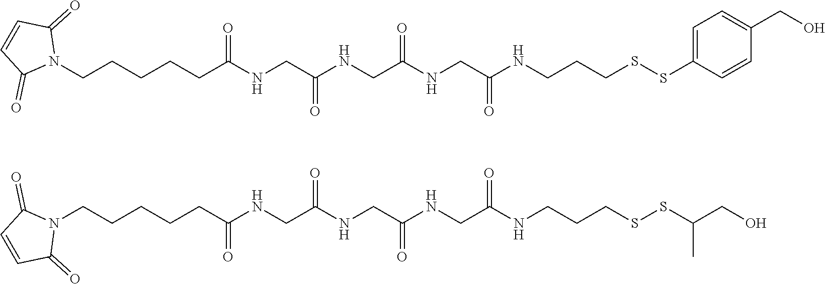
N1(CCCCCC(NCC(NCC(NCC(NCCCSSC2=CC=C(CO)C=C2)=O)=O)=O)=O)C(=O)C=CC1=O.N1(CCCCCC(NCC(NCC(NCC(NCCCSSC(CO)C)=O)=O)=O)=O)C(=O)C=CC1=O
